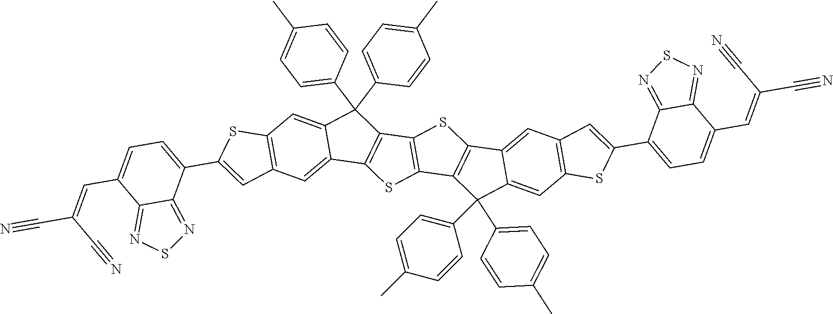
C12=C(C=C3C(=C1)C(C1=CC=C(C)C=C1)(C1=CC=C(C)C=C1)C1=C3SC3=C1SC1=C3C(C3=CC=C(C)C=C3)(C3=CC=C(C)C=C3)C3=CC4=C(C=C13)C=C(C1=CC=C(C=C(C#N)C#N)C3=NSN=C13)S4)C=C(C1=CC=C(C=C(C#N)C#N)C3=NSN=C13)S2
